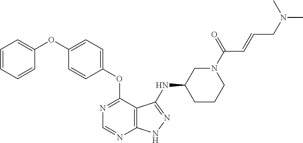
C1(OC2=CC=C(OC3=NC=NC4=C3C(NC3CCCN(C(=O)C=CCN(C)C)C3)=NN4)C=C2)=CC=CC=C1
